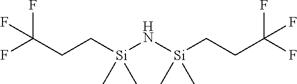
FC(CC[Si](N[Si](CCC(F)(F)F)(C)C)(C)C)(F)F
